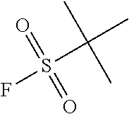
O=S(C(C)(C)C)(F)=O
